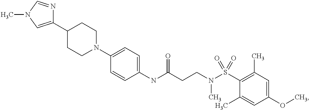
C1(NC(CCN(S(C2=C(C)C=C(OC)C=C2C)(=O)=O)C)=O)=CC=C(N2CCC(C3=CN(C)C=N3)CC2)C=C1
